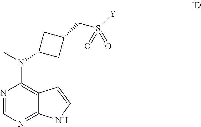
N1=CN=C2C(=C1N(C)C1CC(CS([Y])(=O)=O)C1)C=CN2
